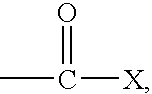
CC([X])=O
